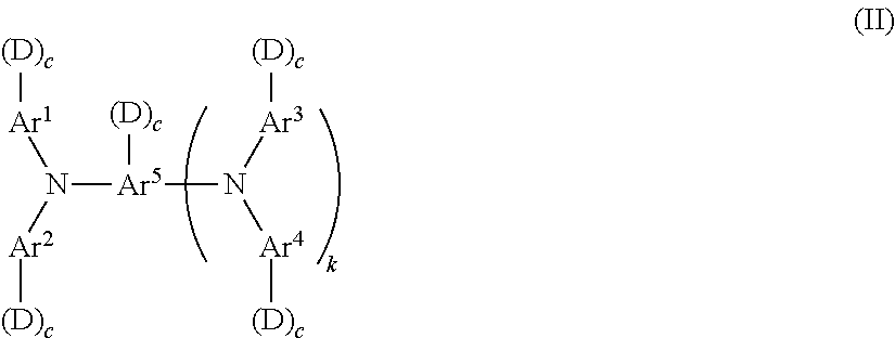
[Ar5](N([Ar2][(D)c])[Ar1][(D)c])(N([Ar3][(D)c])[Ar4][(D)c])[(D)c]
